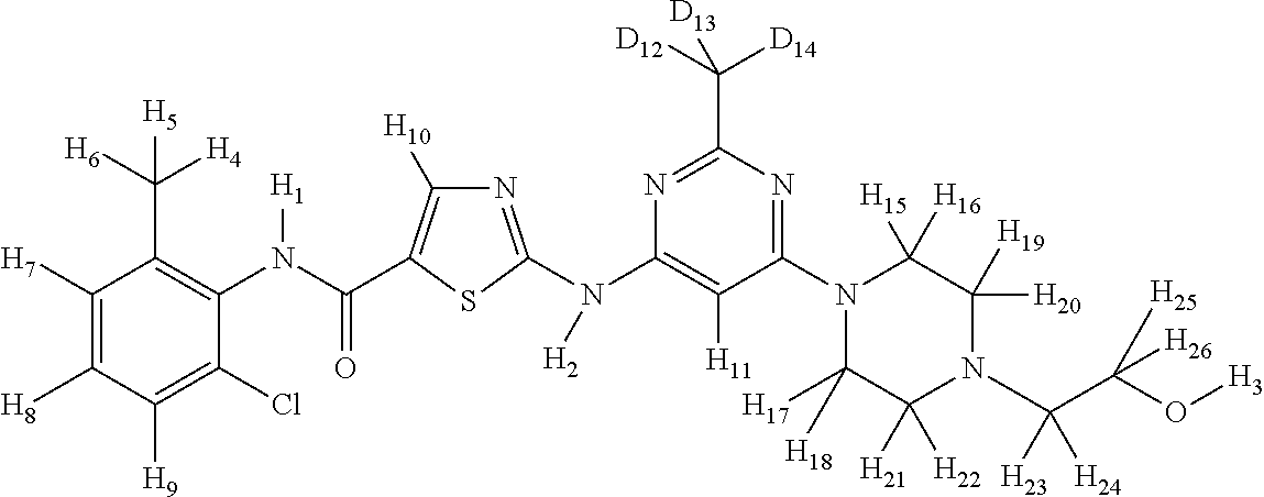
C1([H7])=C([H8])C([H9])=C(Cl)C(N(C(=O)C2=C([H10])N=C(N(C3=C([H11])C(N4C([H17])([H18])C([H21])([H22])N(C(C(O[H3])([H25])[H26])([H23])[H24])C([H20])([H19])C4([H15])[H16])=NC(C([D12])([D14])[D13])=N3)[H2])S2)[H1])=C1C([H6])([H4])[H5]
